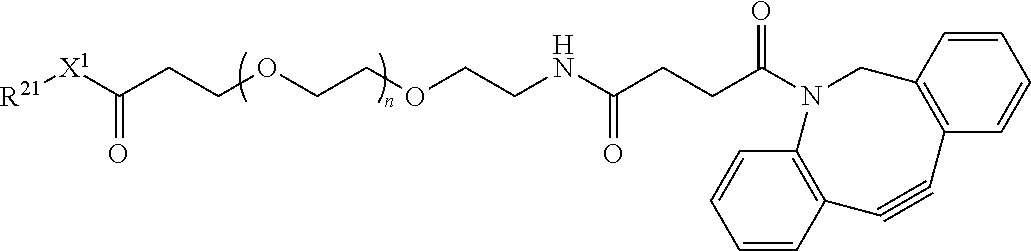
C(NC(CCC(=O)N1C2=C(C#CC3=C(C1)C=CC=C3)C=CC=C2)=O)COCCOCCC(=O)[X1][R21]
